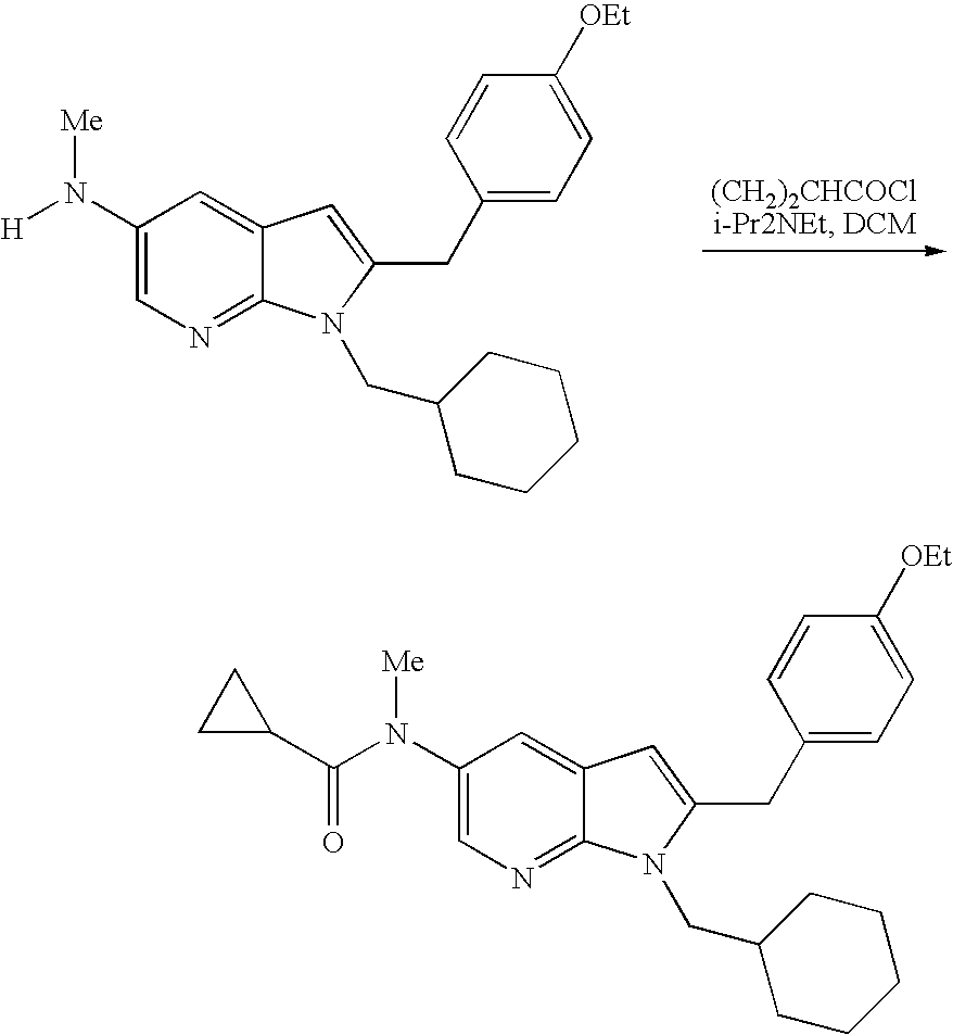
[H]N(C1=CN=C2C(=C1)C=C(CC1=CC=C([OEt])C=C1)N2CC1CCCCC1)[Me].C(N(C1=CN=C2C(=C1)C=C(CC1=CC=C([OEt])C=C1)N2CC1CCCCC1)[Me])(C1CC1)=O
